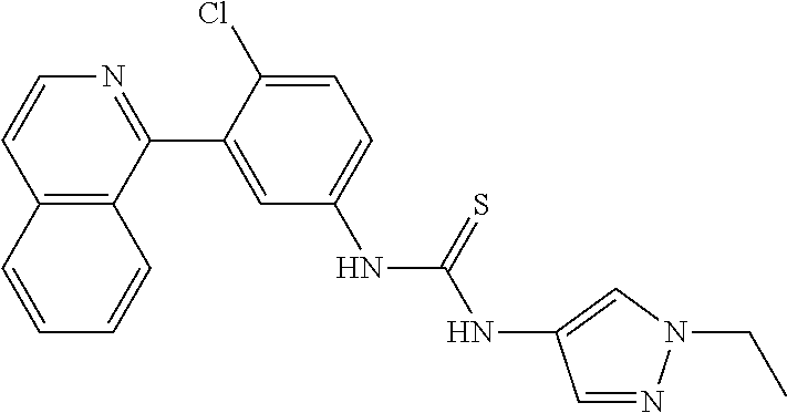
C12=C(C(C3=CC(NC(=S)NC4=CN(CC)N=C4)=CC=C3Cl)=NC=C1)C=CC=C2
